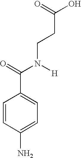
C1=CC(N)=CC=C1C(=O)N([H])CCC(O)=O
